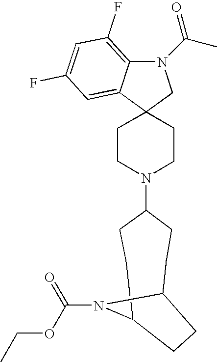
C1CN(C2CCC3N(C(OCC)=O)C(CC2)CC3)CCC12CN(C(C)=O)C1=C(F)C=C(F)C=C21
